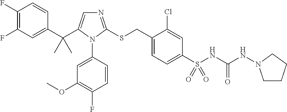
C1(C(C2=CN=C(SCC3=CC=C(S(NC(NN4CCCC4)=O)(=O)=O)C=C3Cl)N2C2=CC(OC)=C(F)C=C2)(C)C)=CC(F)=C(F)C=C1
